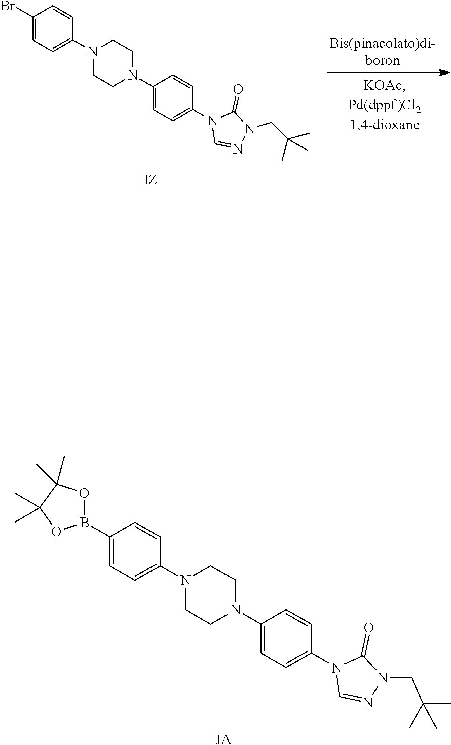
[JA].C1(B2OC(C)(C)C(C)(C)O2)=CC=C(N2CCN(C3=CC=C(N4C=NN(CC(C)(C)C)C4=O)C=C3)CC2)C=C1.C1(Br)=CC=C(N2CCN(C3=CC=C(N4C=NN(CC(C)(C)C)C4=O)C=C3)CC2)C=C1
